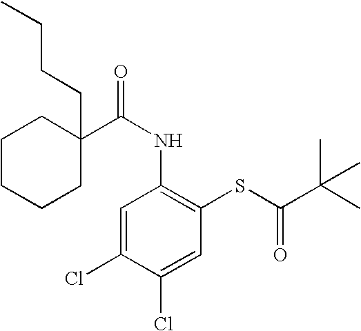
C1CCCC(CCCC)(C(NC2=C(SC(C(C)(C)C)=O)C=C(Cl)C(Cl)=C2)=O)C1
